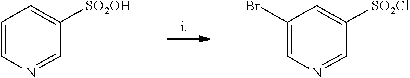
C1=CN=CC([SO2OH])=C1.C1(Br)=CN=CC([SO2Cl])=C1
